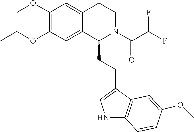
C(OC1=C(OC)C=C2C(=C1)C(CCC1=CNC3=C1C=C(OC)C=C3)N(C(C(F)F)=O)CC2)C
